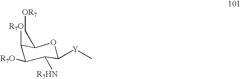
C1([Y]C)C([R7HN])C([R7O])C([R7O])C(C[OR7])O1
